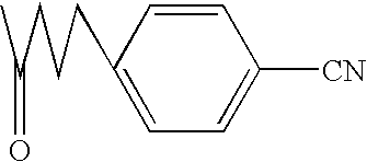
C(C(C)=O)CCC1=CC=C([CN])C=C1
